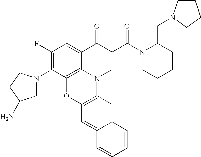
C1(F)=C(N2CC(N)CC2)C2=C3C(=C1)C(=O)C(C(=O)N1CCCCC1CN1CCCC1)=CN3C1=C(O2)C=C2C(=C1)C=CC=C2
